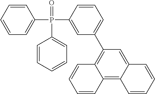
C1=CC(P(C2=CC(C3=C4C(=C5C(=C3)C=CC=C5)C=CC=C4)=CC=C2)(=O)C2=CC=CC=C2)=CC=C1
